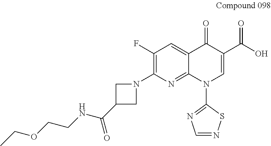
C1(F)=C(N2CC(C(NCCOCC)=O)C2)N=C2C(=C1)C(=O)C(C(O)=O)=CN2C1=NC=NS1
